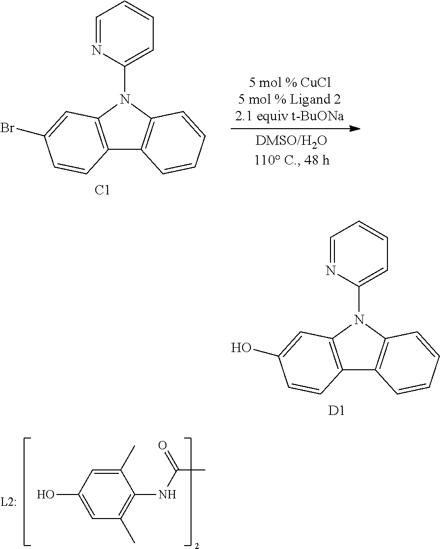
C12=C(N(C3=CC=CC=N3)C3=C1C=CC=C3)C=C(Br)C=C2.[C1].C12=C(N(C3=CC=CC=N3)C3=C1C=CC=C3)C=C(O)C=C2.[D1].C1(C)=CC(O)=CC(C)=C1NC(C)=O
